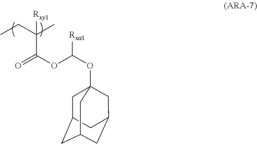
CCC(C)([Rxy1])C(=O)OC(OC12CC3CC(CC(C1)C3)C2)[Rxa1]
